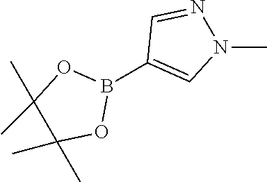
B1(C2=CN(C)N=C2)OC(C)(C)C(C)(C)O1
